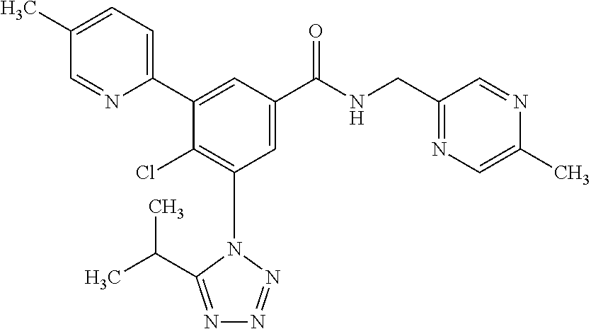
C1=C(C)C=NC(C2=CC(C(NCC3=NC=C(C)N=C3)=O)=CC(N3C(C(C)C)=NN=N3)=C2Cl)=C1
